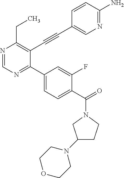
N1=CN=C(C2=CC=C(C(N3CC(N4CCOCC4)CC3)=O)C(F)=C2)C(C#CC2=CN=C(N)C=C2)=C1CC
